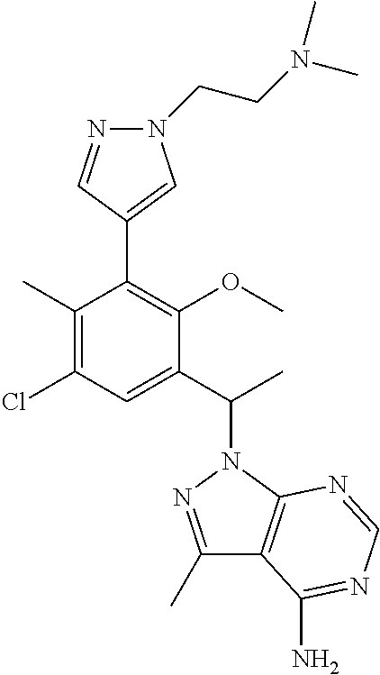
C1(C(C)N2N=C(C)C3=C2N=CN=C3N)=CC(Cl)=C(C)C(C2=CN(CCN(C)C)N=C2)=C1OC
